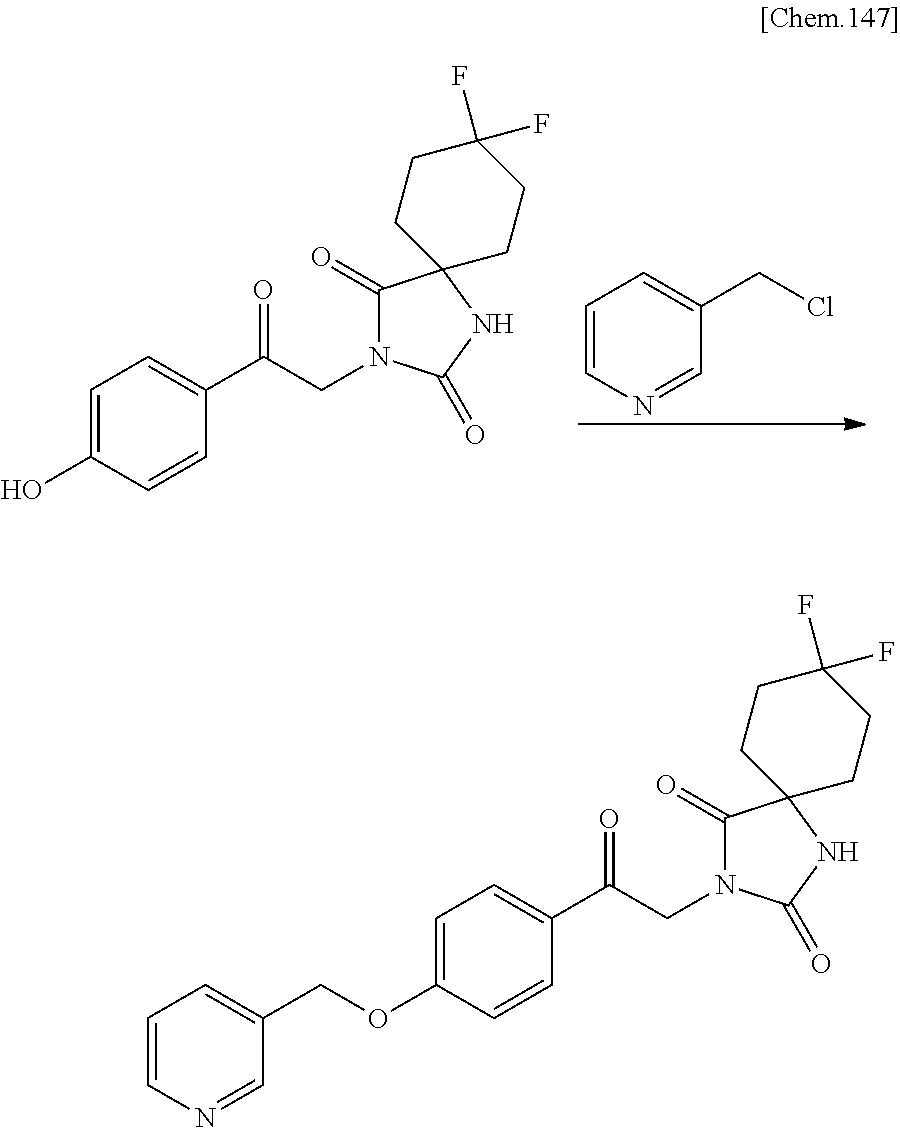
C1=CN=CC(CCl)=C1.C1=CC(C(CN2C(=O)C3(NC2=O)CCC(F)(F)CC3)=O)=CC=C1O.C1=CC(C(CN2C(=O)C3(NC2=O)CCC(F)(F)CC3)=O)=CC=C1OCC1=CC=CN=C1
